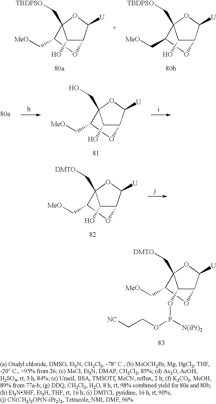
C1(C[MeO])OC2C(O)C1(C[TBDPSO])OC2[U].C1(C[MeO])OC2C(O)C1(C[TBDPSO])OC2[U].C1(C[MeO])OC2C(O)C1(CO)OC2[U].C1(C[MeO])OC2C(O)C1(C[DMTO])OC2[U].C1(C[MeO])OC2C(OP(OCC[NC])[N(iPr)2])C1(C[DMTO])OC2[U]
